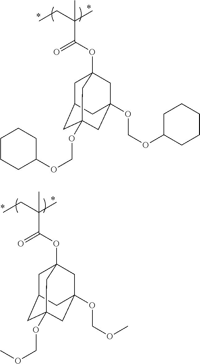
CCC(C)(C)C(OC12CC3CC(OCOC4CCCCC4)(CC(OCOC4CCCCC4)(C1)C3)C2)=O.CCC(C)(C)C(OC12CC3CC(OCOC)(CC(OCOC)(C1)C3)C2)=O
